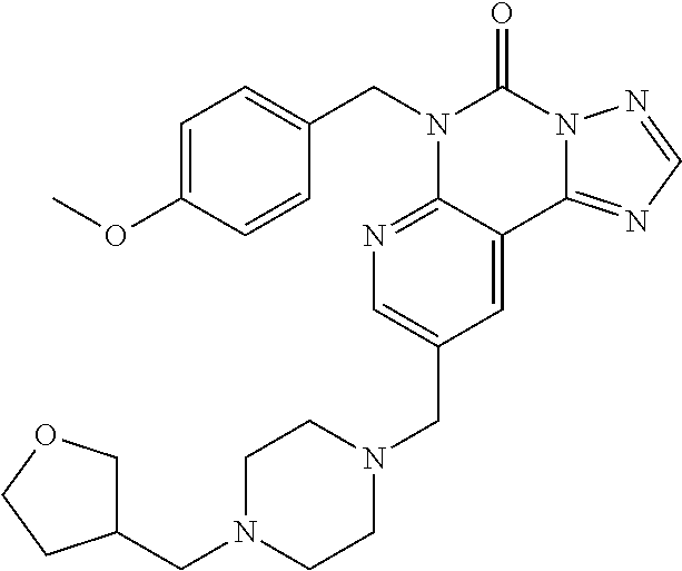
C1=C(OC)C=CC(CN2C3=NC=C(CN4CCN(CC5COCC5)CC4)C=C3C3=NC=NN3C2=O)=C1
